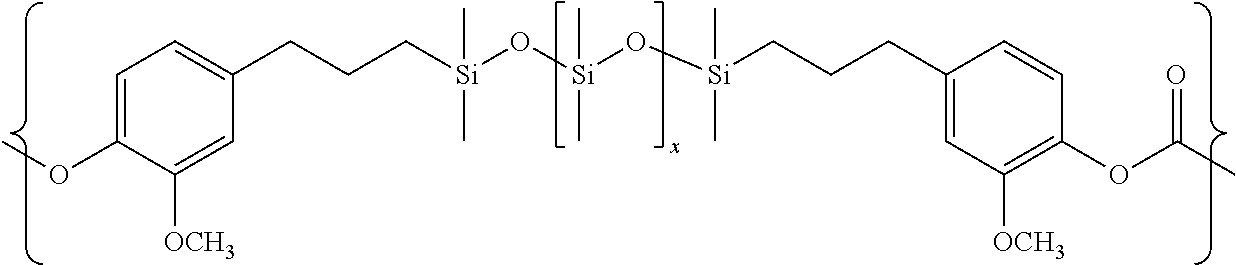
C1=C(OC)C([OCH3])=CC(CCC[Si](O[Si](O[Si](CCCC2=CC([OCH3])=C(OC(C)=O)C=C2)(C)C)(C)C)(C)C)=C1
